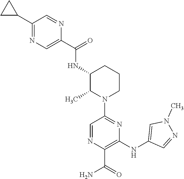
C1(NC(C2=CN=C(C3CC3)C=N2)=O)C(C)N(C2=NC(NC3=CN(C)N=C3)=C(C(=O)N)N=C2)CCC1
